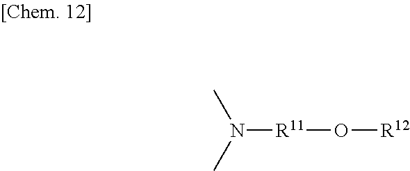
CN(C)[R11]O[R12]
